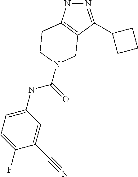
N1=C(C2CCC2)C2=C(N1)CCN(C(NC1=CC=C(F)C(C#N)=C1)=O)C2
